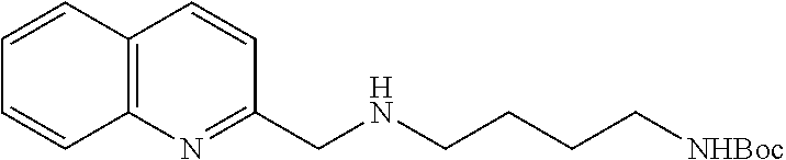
C12=C(N=C(CNCCCC[NHBoc])C=C1)C=CC=C2
